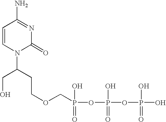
C1=CN(C(CO)CCOCP(OP(OP(O)(O)=O)(O)=O)(O)=O)C(=O)N=C1N
